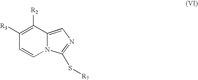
C1([R3])=C([R2])C2=CN=C(S[R7])N2C=C1
